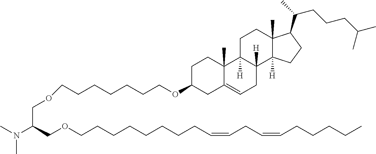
C(CCCCCOC1CC2=CCC3([H])C([H])(C2(C)CC1)CCC1(C)C3([H])CCC1C(C)CCCC(C)C)COCC(COCCCCCCCCC=CCC=CCCCCC)N(C)C
